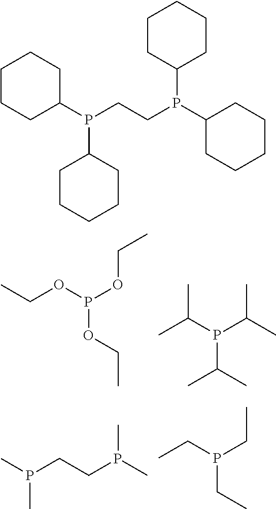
CCOP(OCC)OCC.CC(P(C(C)C)C(C)C)C.P(CCP(C)C)(C)C.CCP(CC)CC.C1CC(P(C2CCCCC2)CCP(C2CCCCC2)C2CCCCC2)CCC1
